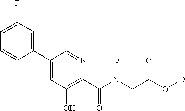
C1(C2=CC(O)=C(C(N(CC(O[D])=O)[D])=O)N=C2)=CC(F)=CC=C1
